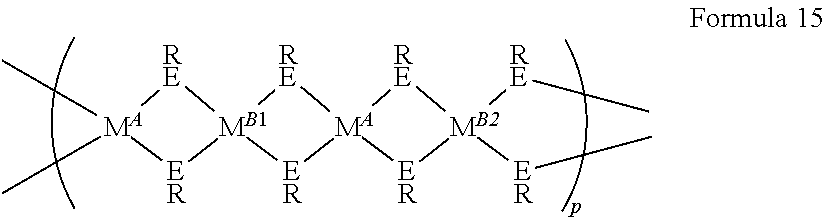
[RE]1[MA](CC)(CC)[ER][MB1]12[RE][MA]1([RE][MB2]([RE]CC)([ER]CC)[ER]1)[ER]2
